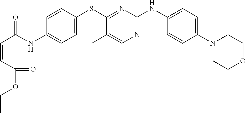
C1=CC(SC2=NC(NC3=CC=C(N4CCOCC4)C=C3)=NC=C2C)=CC=C1NC(C=CC(OCC)=O)=O
